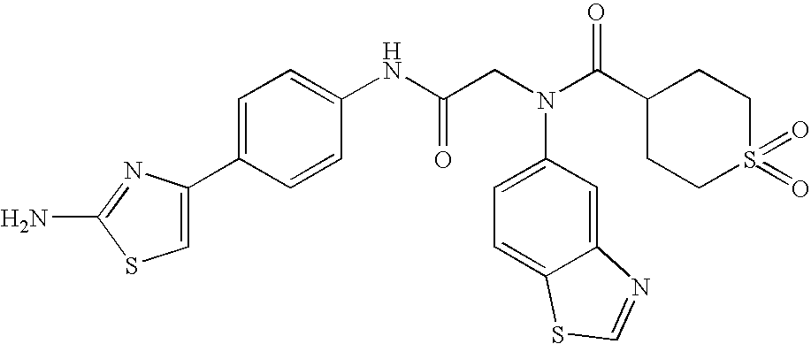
NC1=NC(C2=CC=C(NC(CN(C3=CC=C4C(=C3)N=CS4)C(C3CCS(=O)(=O)CC3)=O)=O)C=C2)=CS1
